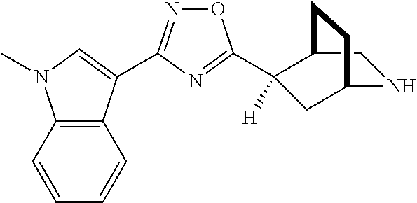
C12=C(C(C3=NOC(C4([H])CC5NCC4CC5)=N3)=CN1C)C=CC=C2
